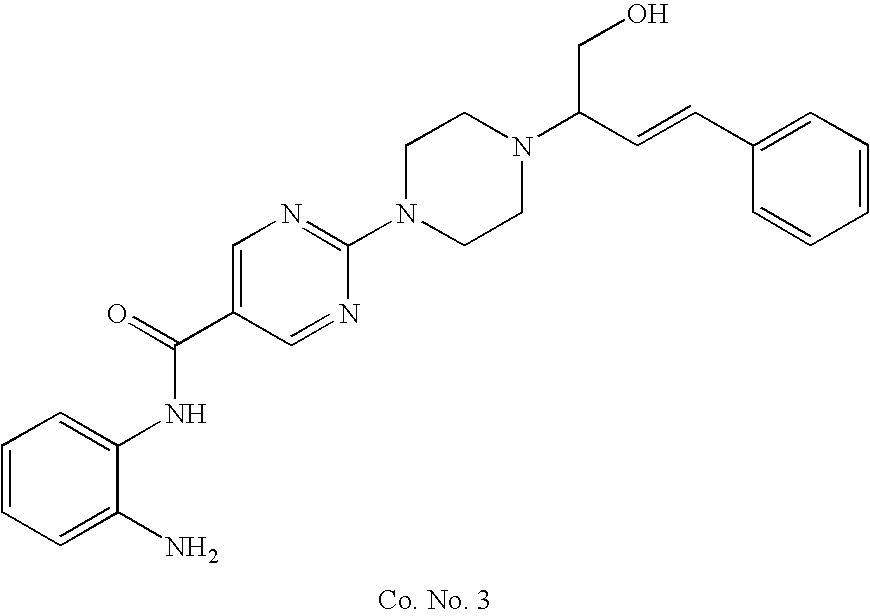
C1=CC=C(N)C(NC(C2=CN=C(N3CCN(C(C=CC4=CC=CC=C4)CO)CC3)N=C2)=O)=C1
